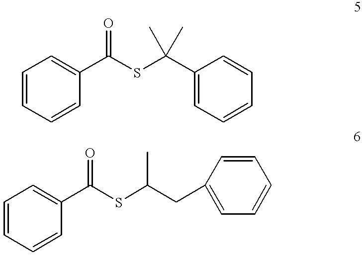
C1=CC=CC(C(SC(C2=CC=CC=C2)(C)C)=O)=C1.C1=CC=CC(C(SC(CC2=CC=CC=C2)C)=O)=C1
